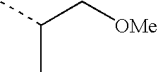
CC(C[OMe])C
